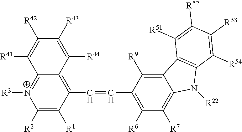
C1([R2])=C([R1])C(C=CC2=C([R6])C([R7])=C3C(=C2[R9])C2=C(N3[R22])C([R54])=C([R53])C([R52])=C2[R51])=C2C(=[N+]1[R3])C([R41])=C([R42])C([R43])=C2[R44]
